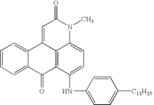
C1=CC=C2C(=C1)C1=CC(=O)N(C)C3=CC=C(NC4=CC=C([C12H25])C=C4)C(=C13)C2=O
